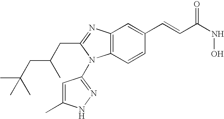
C12=C(C=CC(C=CC(NO)=O)=C1)N(C1=NNC(C)=C1)C(CC(CC(C)(C)C)C)=N2
